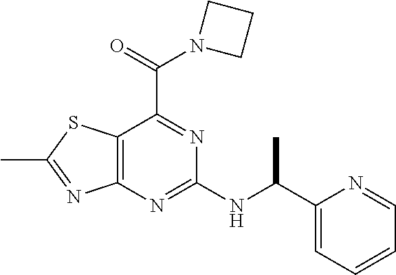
C12=C(N=C(NC(C3=CC=CC=N3)C)N=C1C(=O)N1CCC1)N=C(C)S2
